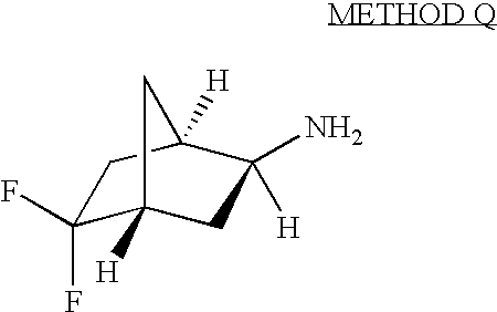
C1(F)(F)C2([H])CC(N)([H])C([H])(C1)C2
